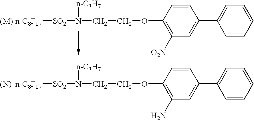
[(M)].[n-C8F17][SO2]N(CCOC1=C([O2N])C=C(C2=CC=CC=C2)C=C1)[n-C3H7].[(N)].[n-C8F17][SO2]N(CCOC1=C(N)C=C(C2=CC=CC=C2)C=C1)[n-C3H7]
